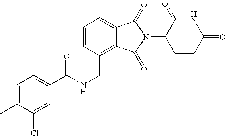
C(C1=C2C(=CC=C1)C(=O)N(C1CCC(=O)NC1=O)C2=O)NC(C1=CC=C(C)C(Cl)=C1)=O
